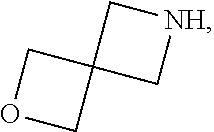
C1OCC12C[NH]C2
